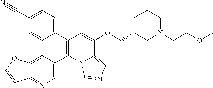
C1(C2=CC=C(C#N)C=C2)=C(C2=CN=C3C(=C2)OC=C3)N2C(=CN=C2)C(OCC2CN(CCOC)CCC2)=C1
